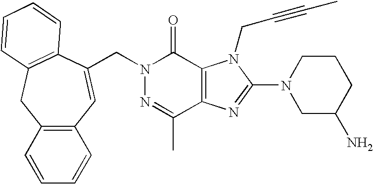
N1=C(C)C2=C(C(=O)N1CC1=CC3=C(CC4=C1C=CC=C4)C=CC=C3)N(CC#CC)C(N1CC(N)CCC1)=N2
